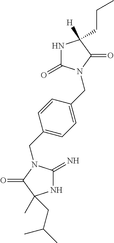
N1C(=O)N(CC2=CC=C(CN3C(=N)NC(CC(C)C)(C)C3=O)C=C2)C(=O)C1(CCC)[H]
